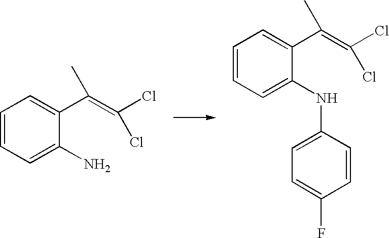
C1=CC=C(N)C(C(=C(Cl)Cl)C)=C1.C1=CC=C(NC2=CC=C(F)C=C2)C(C(=C(Cl)Cl)C)=C1
